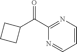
O=C(C1=NC=CC=N1)C1CCC1
